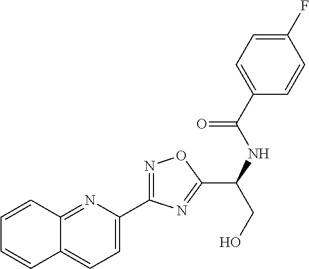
C1=CC2=NC(C3=NOC(C(NC(=O)C4=CC=C(F)C=C4)CO)=N3)=CC=C2C=C1
